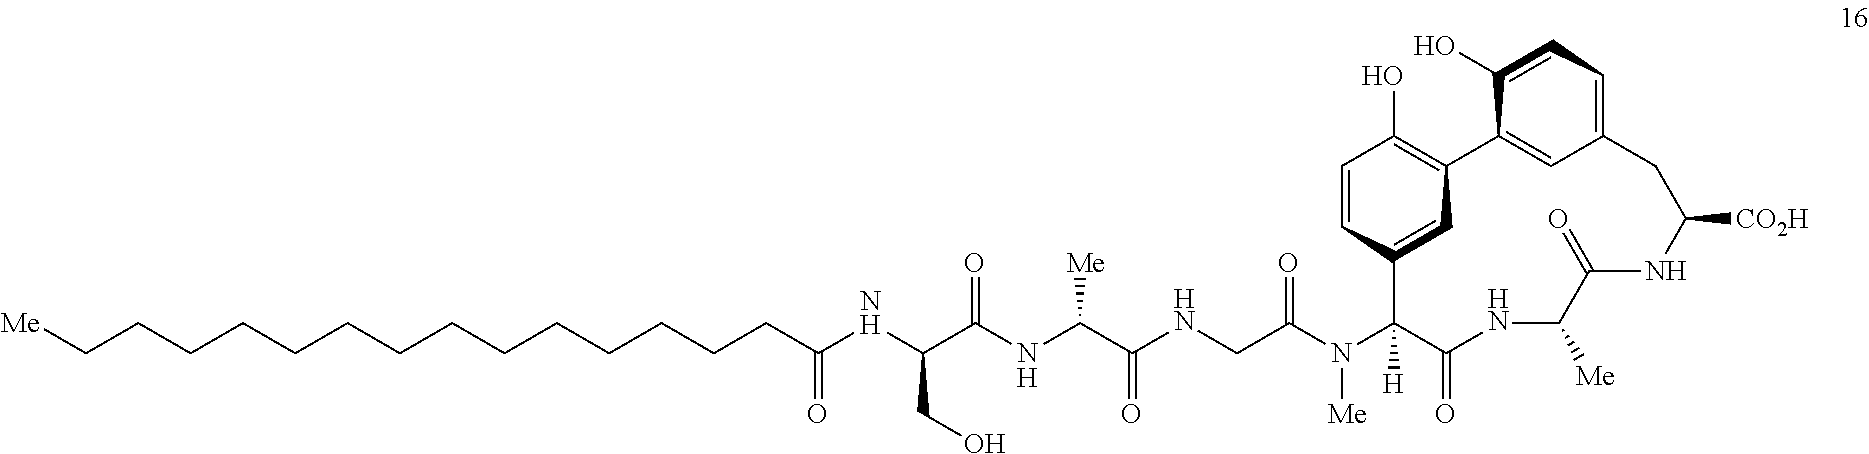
C(NC(C(NC(C(NCC(N(C1([H])C(=O)NC([Me])C(=O)NC([CO2H])CC2=CC=C(O)C(=C2)C2=C(O)C=CC1=C2)[Me])=O)=O)[Me])=O)CO)(=O)CCCCCCCCCCCCCC[Me]
